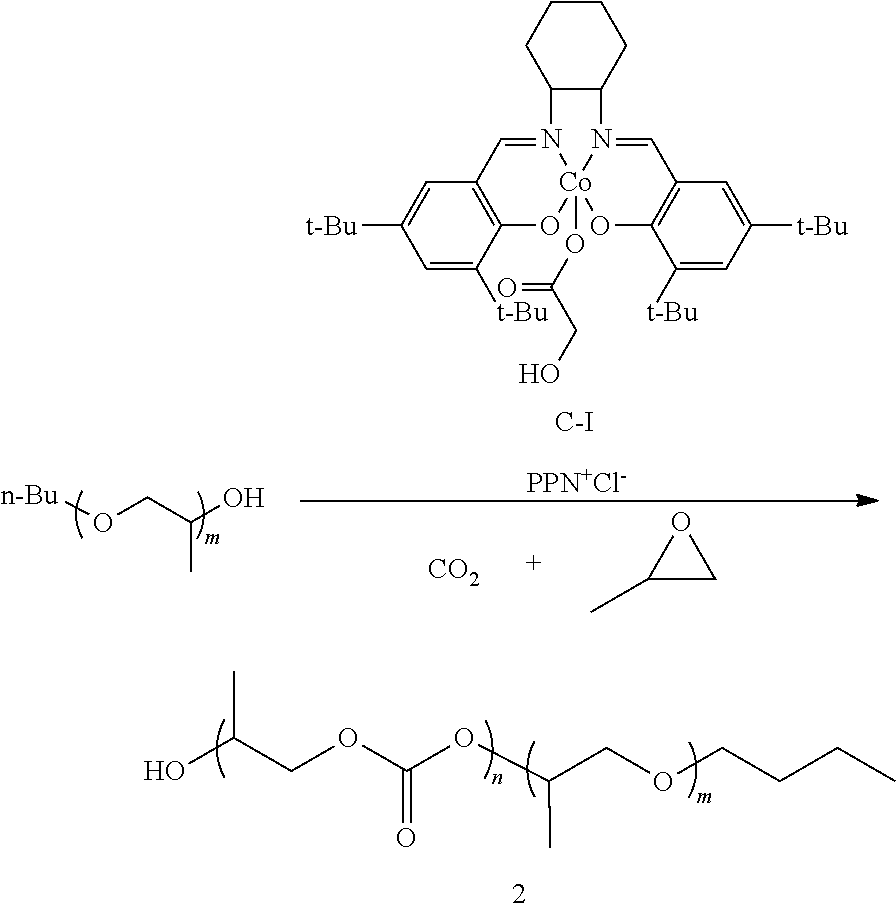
OC(COC(OC(COCCCC)C)=O)C.N12=CC3=C(O[Co]14(OC(=O)CO)OC1=C(C=N4C4C2CCCC4)C=C([t-Bu])C=C1[t-Bu])C([t-Bu])=CC([t-Bu])=C3.[C-I].[PPN+Cl-].C1(C)CO1.[CO2].[n-Bu]OCC(O)C
